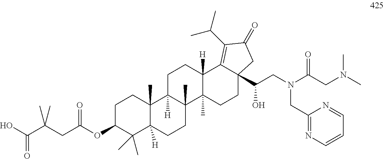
OC(C(CC(OC1C(C)(C)C2([H])C(C)(CC1)C1([H])C(C)(CC2)C2(C)C([H])(CC1)C1=C(C(C)C)C(=O)CC1(C(CN(C(CN(C)C)=O)CC1=NC=CC=N1)O)CC2)=O)(C)C)=O
